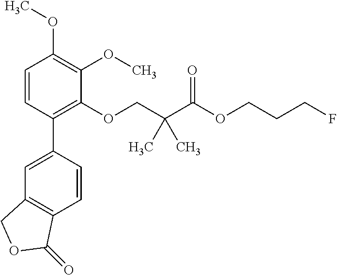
C1=CC(C2=CC3=C(C=C2)C(=O)OC3)=C(OCC(C(=O)OCCCF)(C)C)C(OC)=C1OC
